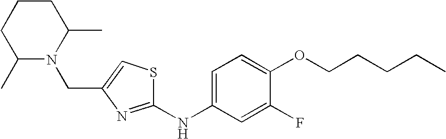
C(C1=CSC(NC2=CC=C(OCCCCC)C(F)=C2)=N1)N1C(C)CCCC1C
